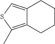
C1CCC2=CSC(C)=C2C1
